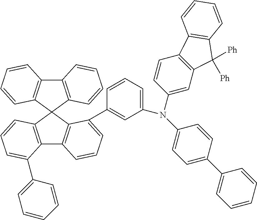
C12=C(C3(C4=C1C=CC=C4)C1=C(C4=C3C(C3=CC(N(C5=CC=C(C6=CC=CC=C6)C=C5)C5=CC6=C(C=C5)C5=C(C6([Ph])[Ph])C=CC=C5)=CC=C3)=CC=C4)C(C3=CC=CC=C3)=CC=C1)C=CC=C2
